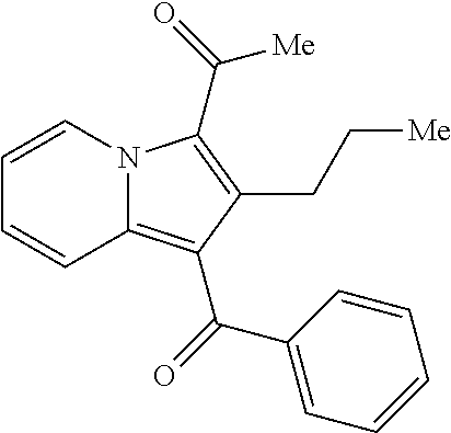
C(CC1=C(C([Me])=O)N2C(=C1C(=O)C1=CC=CC=C1)C=CC=C2)[Me]
